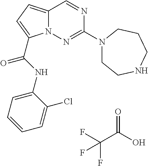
O=C(O)C(F)(F)F.N1=CC2=CC=C(C(NC3=CC=CC=C3Cl)=O)N2N=C1N1CCNCCC1
